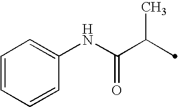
C1=CC=CC(NC(C(C)C)=O)=C1
